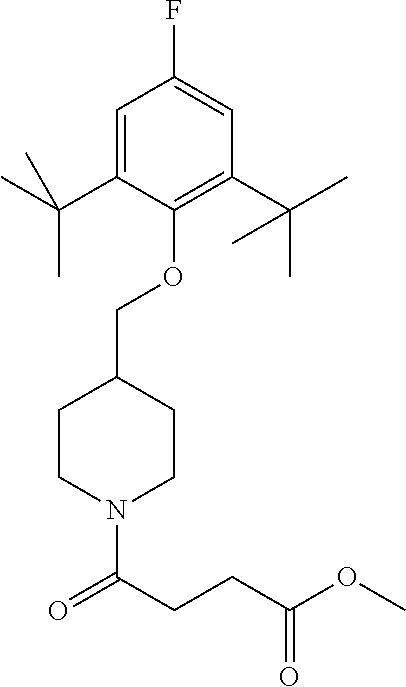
O(C1=C(C(C)(C)C)C=C(F)C=C1C(C)(C)C)CC1CCN(C(CCC(OC)=O)=O)CC1
